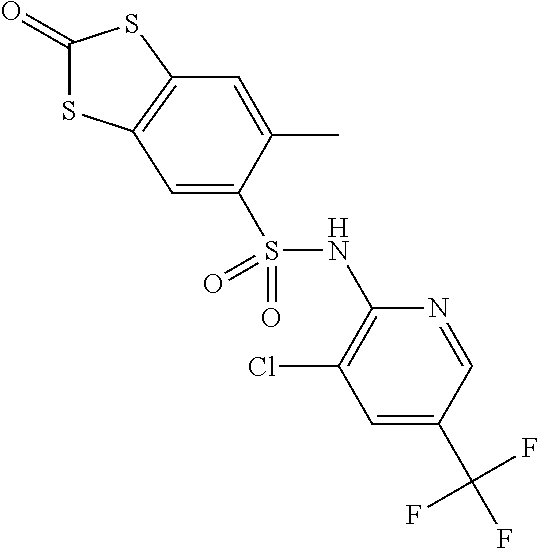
C1(=O)SC2=C(S1)C=C(C)C(S(NC1=C(Cl)C=C(C(F)(F)F)C=N1)(=O)=O)=C2
